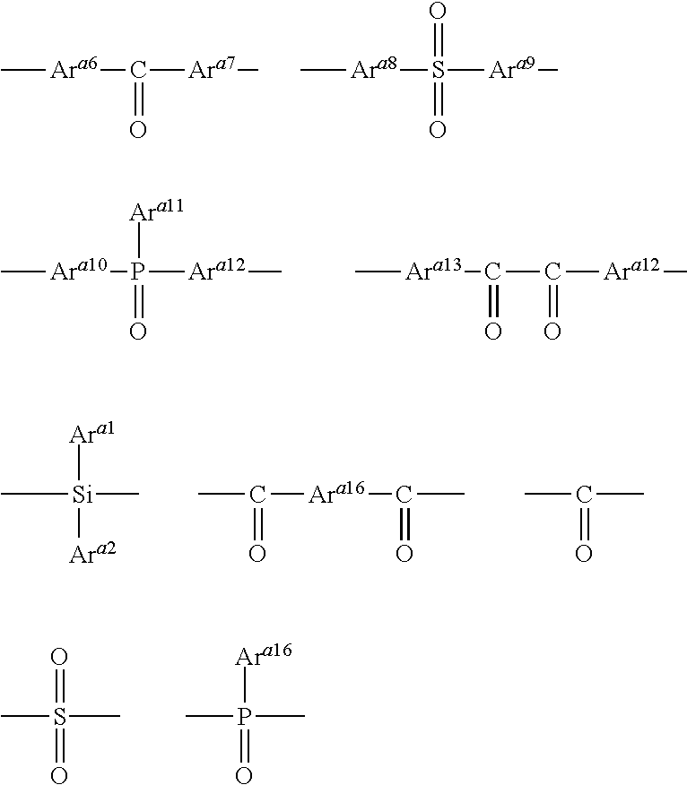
C[Ara6]C([Ara7]C)=O.C[Ara8]S([Ara9]C)(=O)=O.C[Ara10]P([Ara12]C)(=O)[Ara11].C[Ara13]C(C([Ara12]C)=O)=O.C[Si](C)([Ara2])[Ara1].C([Ara16]C(=O)C)(=O)C.C(=O)(C)C.S(=O)(C)(C)=O.CP(C)(=O)[Ara16]
